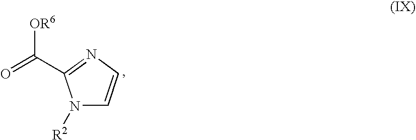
N1([R2])C=CN=C1C(=O)[OR6]
